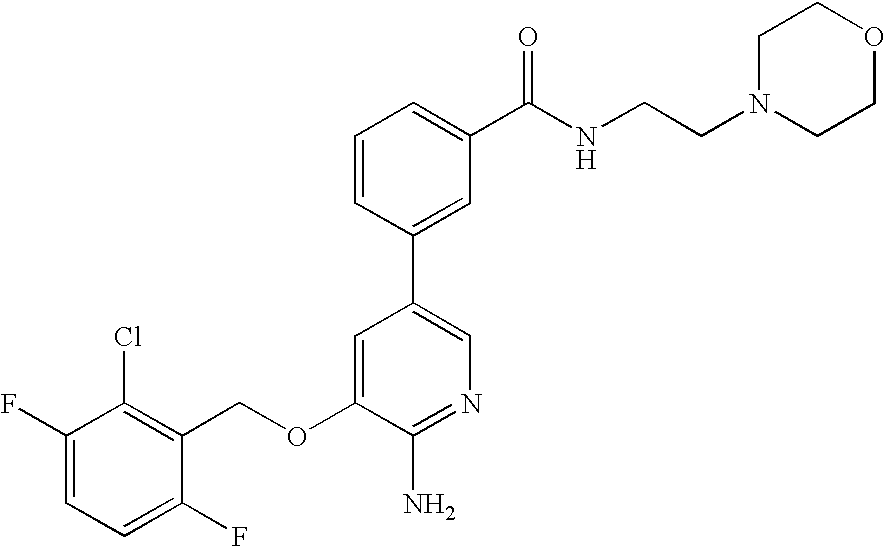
C1(F)=CC=C(F)C(COC2=CC(C3=CC(C(NCCN4CCOCC4)=O)=CC=C3)=CN=C2N)=C1Cl
